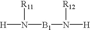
[H]N([R11])[B1]N([R12])[H]
